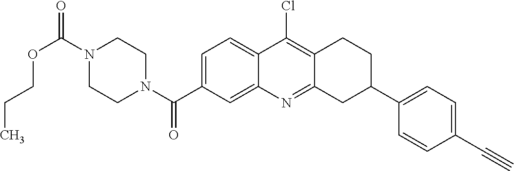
N1(C(OCCC)=O)CCN(C(=O)C2=CC=C3C(=C2)N=C2C(=C3Cl)CCC(C3=CC=C(C#C)C=C3)C2)CC1
